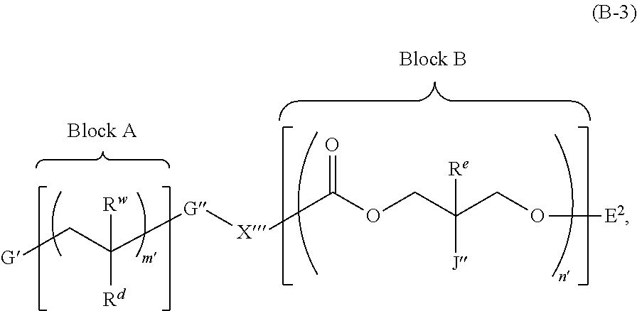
C([Re])([J])(COC(=O)[X][G]C([Rd])([Rw])C[G])CO[E2]
